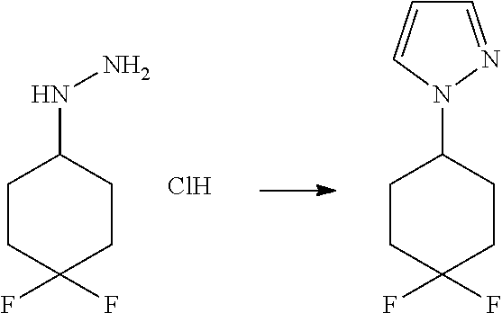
C1CC(F)(F)CCC1NN.Cl.C1CC(F)(F)CCC1N1N=CC=C1
